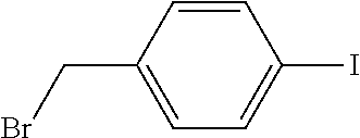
C1(CBr)=CC=C(I)C=C1
